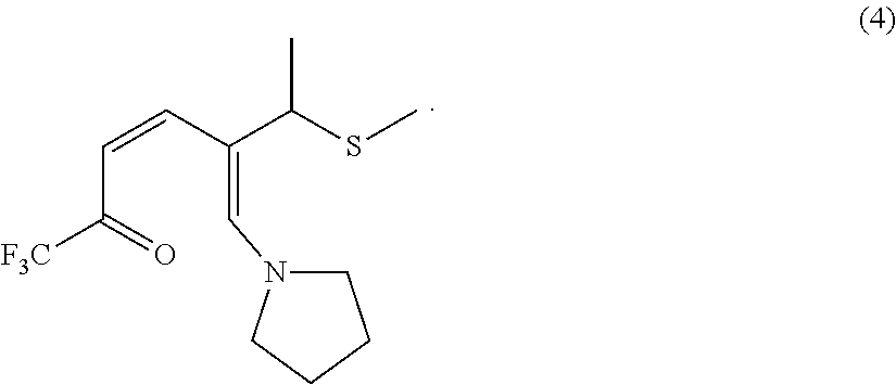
C(C(=O)[F3C])=CC(C(SC)C)=CN1CCCC1
